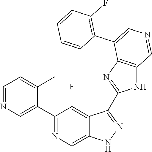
C1(C2=CN=CC=C2C)=NC=C2C(=C1F)C(C1=NC3=C(N1)C=NC=C3C1=C(F)C=CC=C1)=NN2
